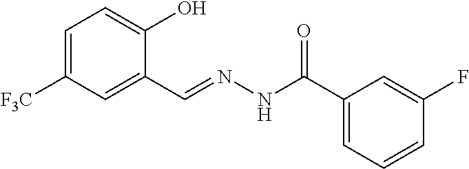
C1=C([F3C])C=C(C=NNC(C2=CC=CC(F)=C2)=O)C(O)=C1
